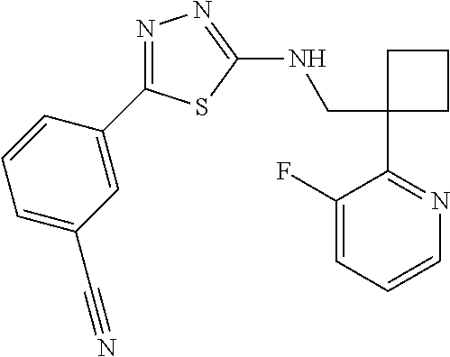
C1(CNC2=NN=C(C3=CC(C#N)=CC=C3)S2)(C2=NC=CC=C2F)CCC1
